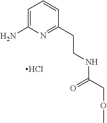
C1=C(N)N=C(CCNC(COC)=O)C=C1.Cl
